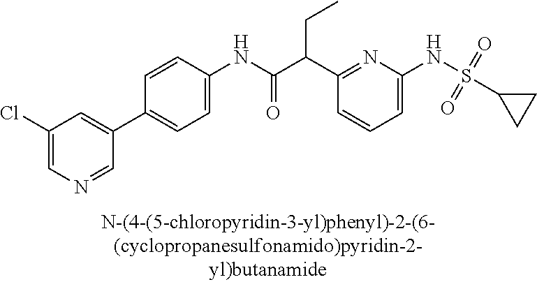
C1(NC(=O)C(C2=NC(NS(C3CC3)(=O)=O)=CC=C2)CC)=CC=C(C2=CC(Cl)=CN=C2)C=C1
